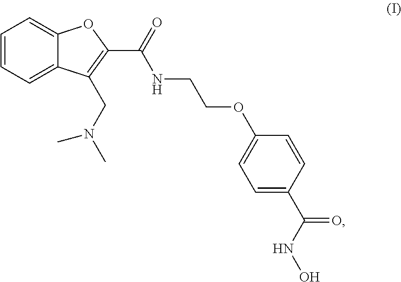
C1=CC=C2C(=C1)OC(C(=O)NCCOC1=CC=C(C(NO)=O)C=C1)=C2CN(C)C
